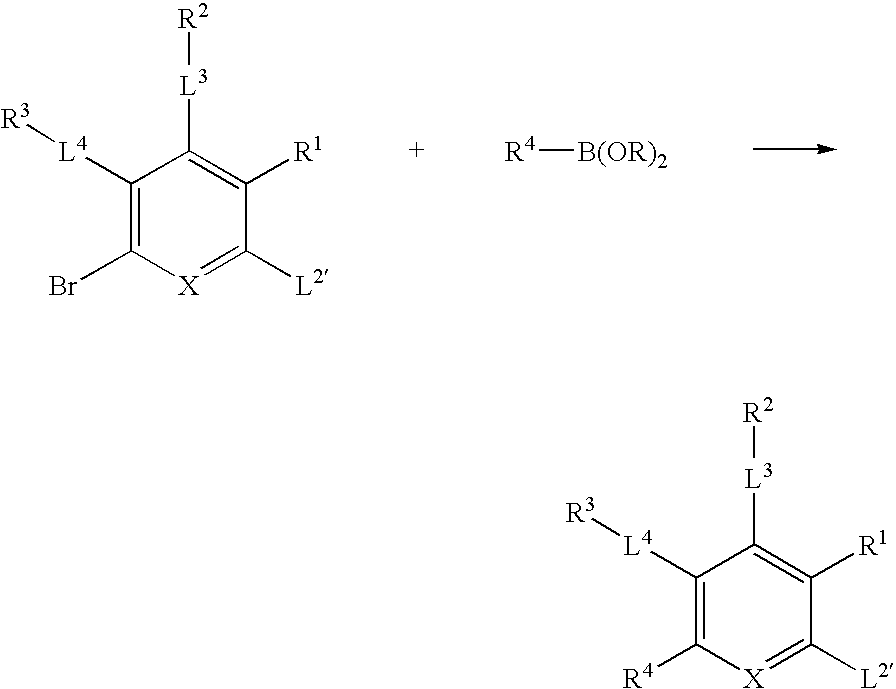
C1([L4][R3])=C(Br)[X]=C([L2])C([R1])=C1[L3][R2].[R4][B(OR)2].C1([L4][R3])=C([R4])[X]=C([L2])C([R1])=C1[L3][R2]
